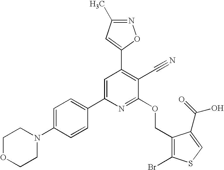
C1OCCN(C2=CC=C(C3=CC(C4=CC(C)=NO4)=C(C#N)C(OCC4=C(Br)SC=C4C(=O)O)=N3)C=C2)C1
